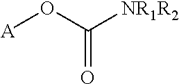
[A]OC(=O)[NR1R2]
